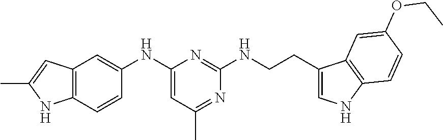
C12=C(C=CC(NC3=CC(C)=NC(NCCC4=CNC5=C4C=C(OCC)C=C5)=N3)=C1)NC(C)=C2
